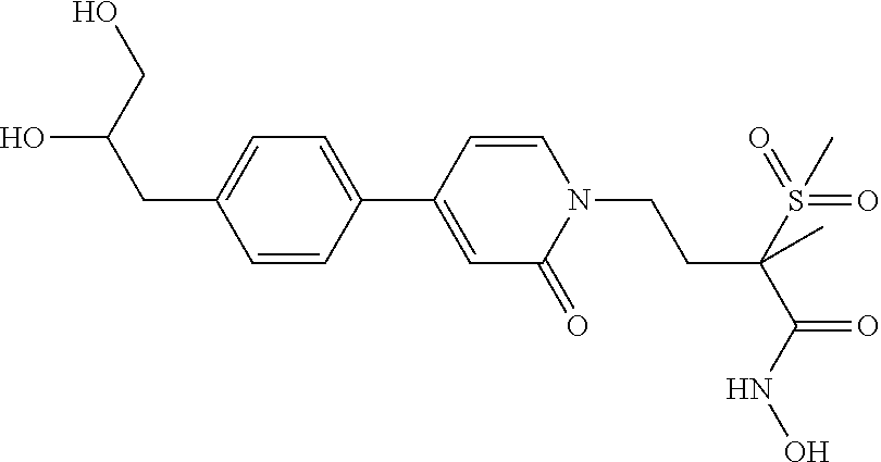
C1=CC(C2=CC=C(CC(CO)O)C=C2)=CC(=O)N1CCC(S(=O)(=O)C)(C(=O)NO)C
